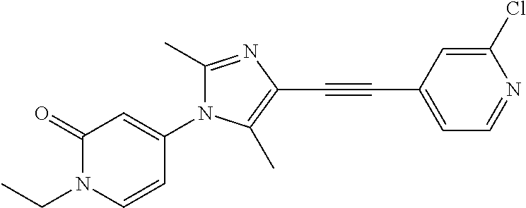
C1(=O)N(CC)C=CC(N2C(C)=NC(C#CC3=CC=NC(Cl)=C3)=C2C)=C1
